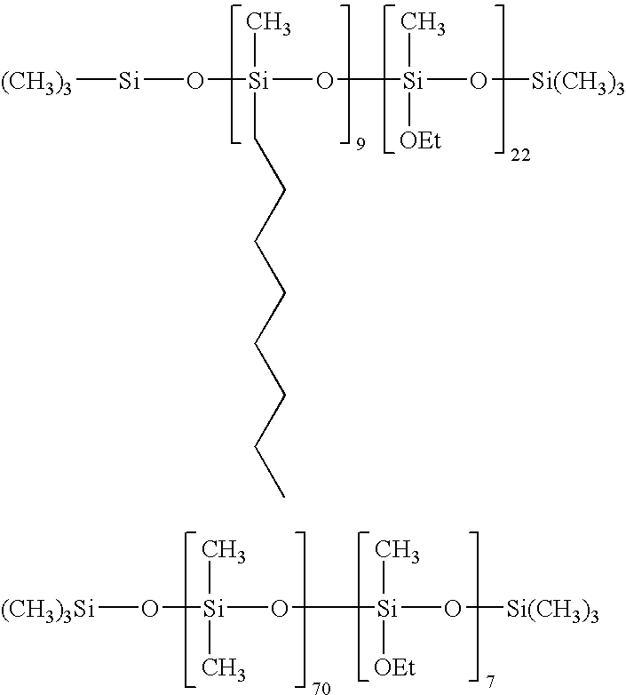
[(CH3)3][Si]O[Si](O[Si](O[Si(CH3)3])(C)[OEt])(C)CCCCCCCC.[(CH3)3Si]O[Si](O[Si](O[Si(CH3)3])(C)[OEt])(C)C
